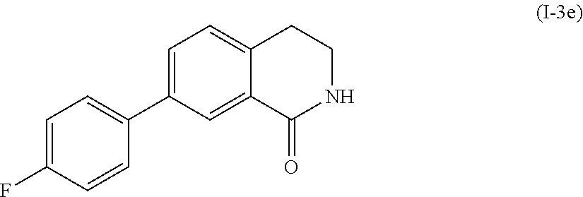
C12=CC=C(C3=CC=C(F)C=C3)C=C1C(=O)NCC2
